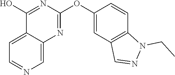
C12=CC=NC=C1N=C(OC1=CC3=C(C=C1)N(CC)N=C3)N=C2O
